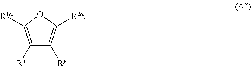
C1([Rx])=C([R1a])OC([R2a])=C1[Ry]
